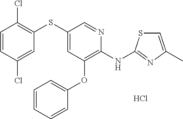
C1=CC=CC(OC2=C(NC3=NC(C)=CS3)N=CC(SC3=C(Cl)C=CC(Cl)=C3)=C2)=C1.Cl
